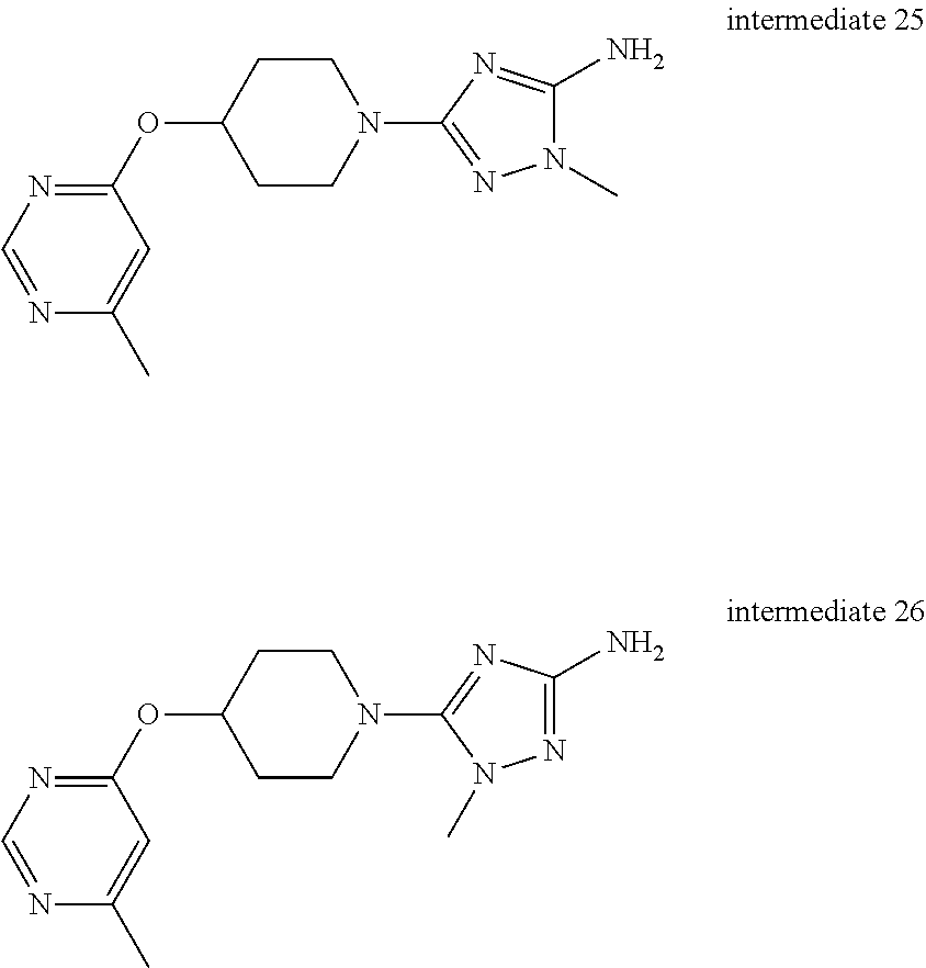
O(C1CCN(C2=NN(C)C(N)=N2)CC1)C1=NC=NC(C)=C1.O(C1CCN(C2=NC(N)=NN2C)CC1)C1=NC=NC(C)=C1
